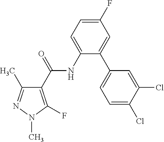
C1(F)=CC=C(NC(C2=C(F)N(C)N=C2C)=O)C(C2=CC=C(Cl)C(Cl)=C2)=C1
